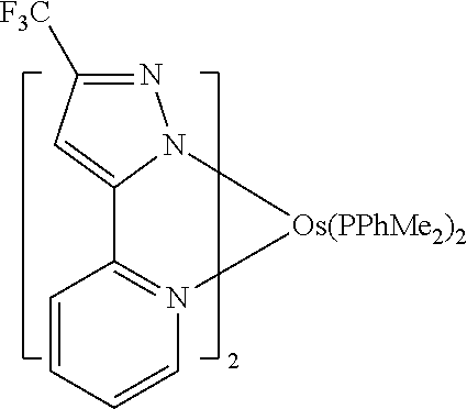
C1=CC=CN2=C1C1=CC([F3C])=NN1[Os(PPhMe2)2]2
